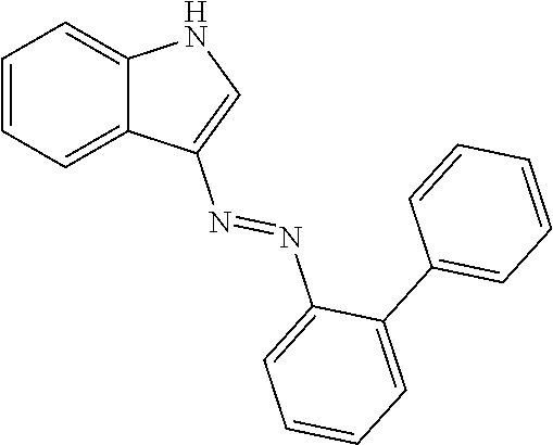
C1=CC=C2C(=C1)NC=C2N=NC1=CC=CC=C1C1=CC=CC=C1
